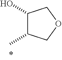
C1(O)C(C)COC1
